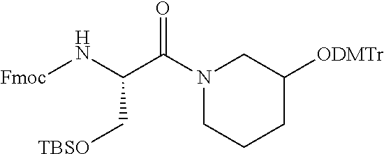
[Fmoc]NC(C(N1CCCC([ODMTr])C1)=O)C[TBSO]
